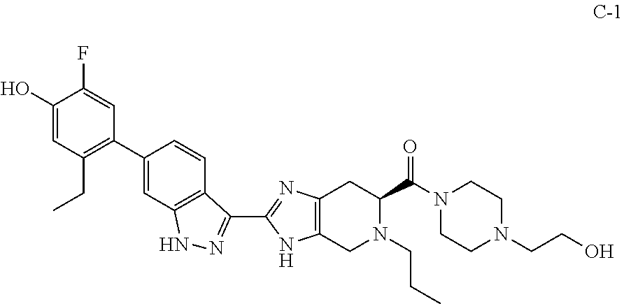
C(CN1CCN(C(C2CC3=C(NC(C4=NNC5=C4C=CC(C4=C(CC)C=C(O)C(F)=C4)=C5)=N3)CN2CCC)=O)CC1)O
